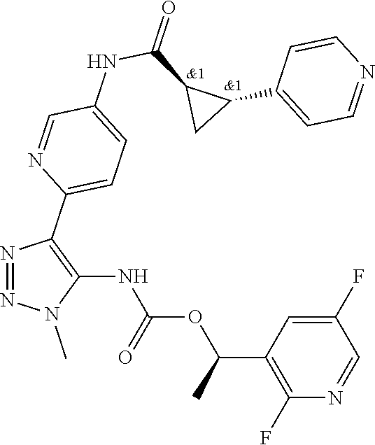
N1=NC(C2=CC=C(NC(C3C(C4=CC=NC=C4)C3)=O)C=N2)=C(NC(OC(C2=C(F)N=CC(F)=C2)C)=O)N1C
